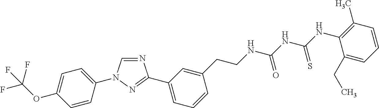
C1=NC(C2=CC=CC(CCNC(NC(NC3=C(C)C=CC=C3CC)=S)=O)=C2)=NN1C1=CC=C(OC(F)(F)F)C=C1
